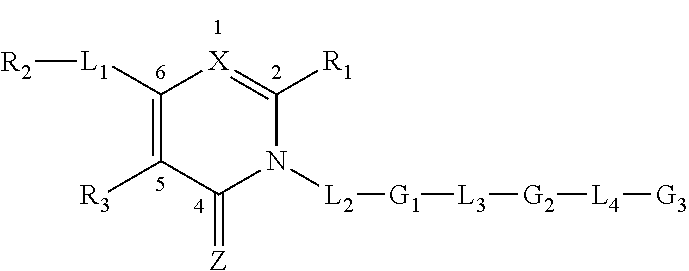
C1([L1][R2])=C([R3])C(=[Z])N([L2][G1][L3][G2][L4][G3])C([R1])=[X]1
